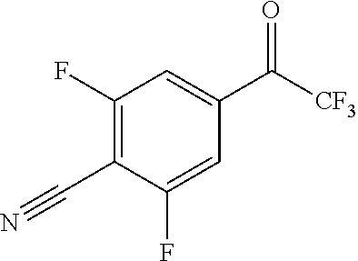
C1(F)=C(C#N)C(F)=CC(C([CF3])=O)=C1
